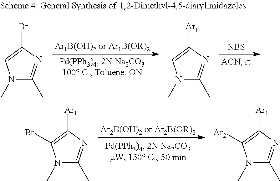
N1(C)C(C)=NC([Ar1])=C1Br.N1(C)C(C)=NC([Ar1])=C1[Ar2].[NBS].N1(C)C(C)=NC(Br)=C1.N1(C)C(C)=NC([Ar1])=C1
